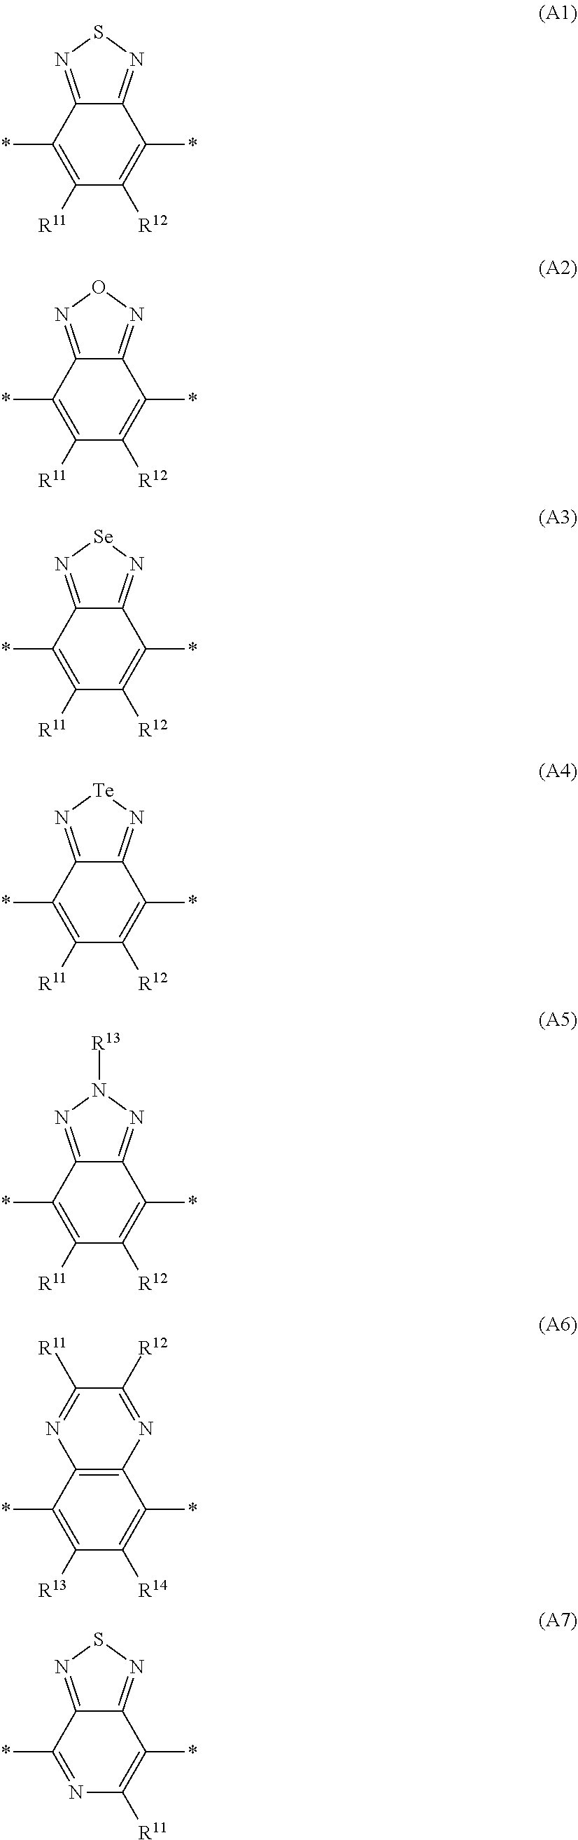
C1([R11])=C(*)C2=NSN=C2C(*)=C1[R12].C1([R11])=C(*)C2=NON=C2C(*)=C1[R12].C1([R11])=C(*)C2=N[Se]N=C2C(*)=C1[R12].C1([R11])=C(*)C2=N[Te]N=C2C(*)=C1[R12].C1([R11])=C(*)C2=NN([R13])N=C2C(*)=C1[R12].C1([R13])=C(*)C2=C(C(*)=C1[R14])N=C([R12])C([R11])=N2.N1=C(*)C2=NSN=C2C(*)=C1[R11]
